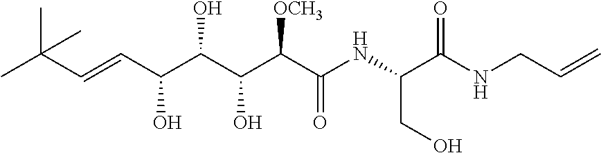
CC(C=CC(C(C(C(C(NC(C(NCC=C)=O)CO)=O)[OCH3])O)O)O)(C)C
